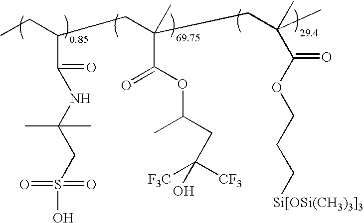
CCC(CC(CC(C)(C)C(=O)OCCC[Si[OSi(CH3)3]3])(C)C(OC(CC([CF3])([F3C])O)C)=O)C(NC(CS(O)(=O)=O)(C)C)=O
